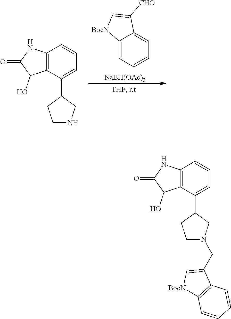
C12=CC=CC=C1C([CHO])=C[BocN]2.[NaBH(OAc)3].C12=C(C(C3CCNC3)=CC=C1)C(O)C(=O)N2.C12=C(C(C3CCN(CC4=C[BocN]C5=C4C=CC=C5)C3)=CC=C1)C(O)C(=O)N2
